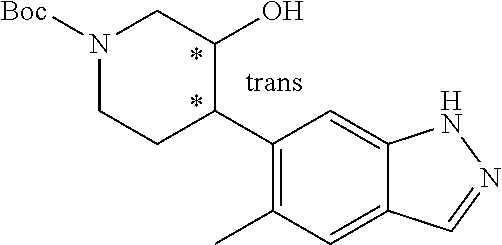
C1(C2C(O)CN([Boc])CC2)=C(C)C=C2C(=C1)NN=C2
